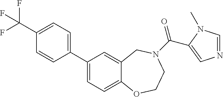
C1=C2C(=CC(C3=CC=C(C(F)(F)F)C=C3)=C1)CN(C(C1=CN=CN1C)=O)CCO2
